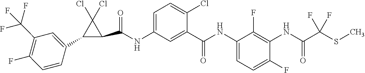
N(C1=C(F)C(NC(=O)C2=CC(NC(=O)C3C(Cl)(Cl)C3C3=CC(C(F)(F)F)=C(F)C=C3)=CC=C2Cl)=CC=C1F)C(C(SC)(F)F)=O
